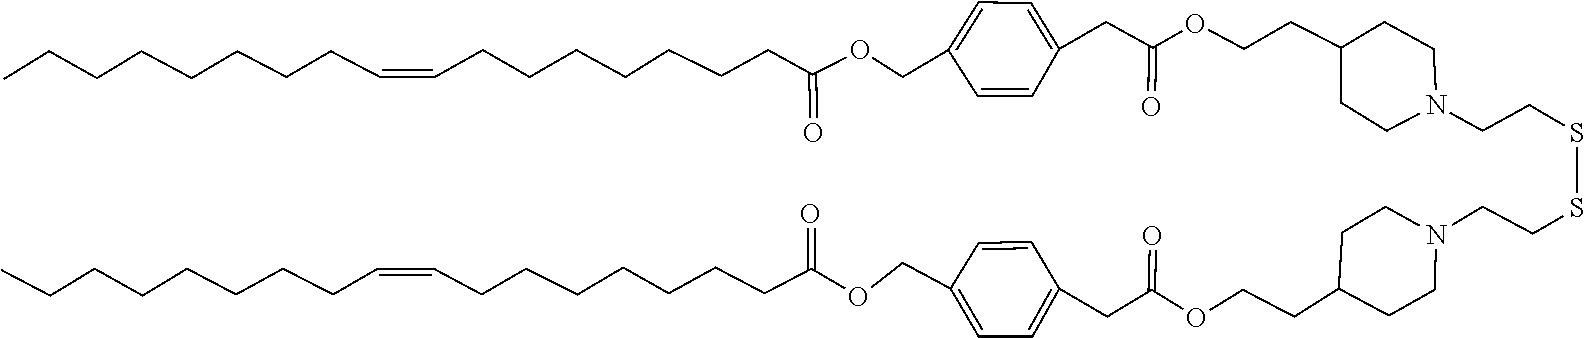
C1(COC(CCCCCCCC=CCCCCCCCC)=O)=CC=C(CC(=O)OCCC2CCN(CCSSCCN3CCC(CCOC(CC4=CC=C(COC(CCCCCCCC=CCCCCCCCC)=O)C=C4)=O)CC3)CC2)C=C1
